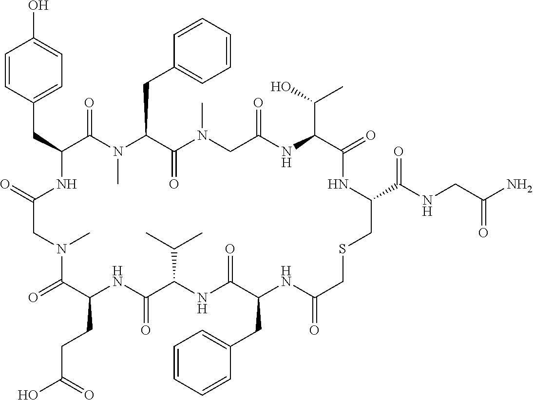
C1(=O)NC(CC2=CC=CC=C2)C(=O)NC(C(C)C)C(=O)NC(CCC(O)=O)C(=O)N(C)CC(=O)NC(CC2=CC=C(O)C=C2)C(=O)N(C)C(CC2=CC=CC=C2)C(=O)N(C)CC(=O)NC(C(C)O)C(=O)NC(C(NCC(=O)N)=O)CSC1
